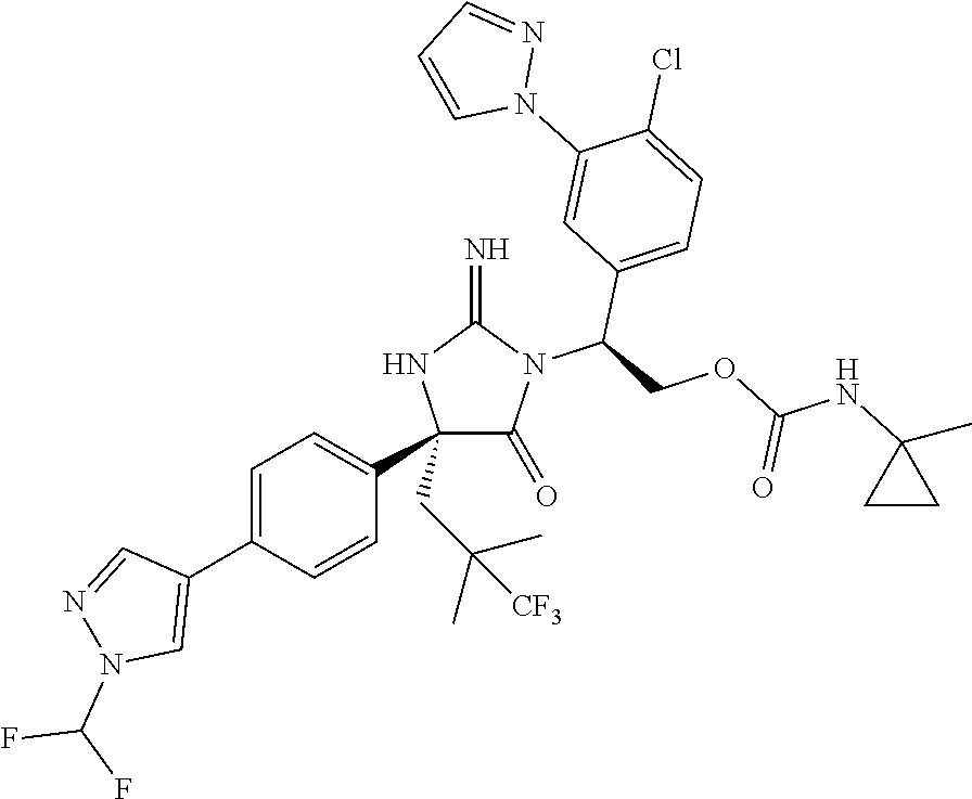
C1(=O)N(C(COC(NC2(C)CC2)=O)C2=CC=C(Cl)C(N3N=CC=C3)=C2)C(=N)NC1(CC(C)(C)[CF3])C1=CC=C(C2=CN(C(F)F)N=C2)C=C1
